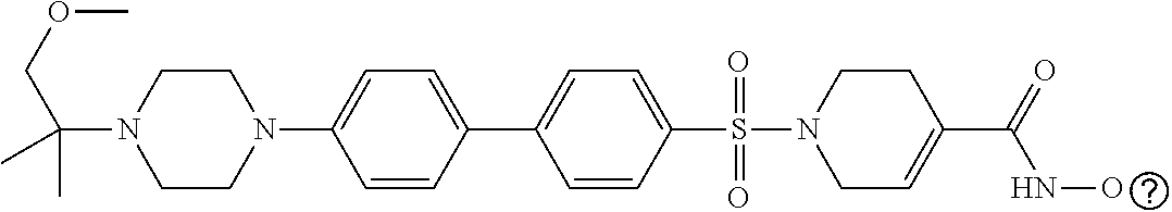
C1=CC(S(=O)(=O)N2CC=C(C(=O)NO)CC2)=CC=C1C1=CC=C(N2CCN(C(C)(C)COC)CC2)C=C1
